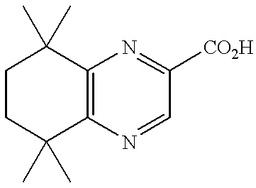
C12=C(N=CC([CO2H])=N1)C(C)(C)CCC2(C)C
